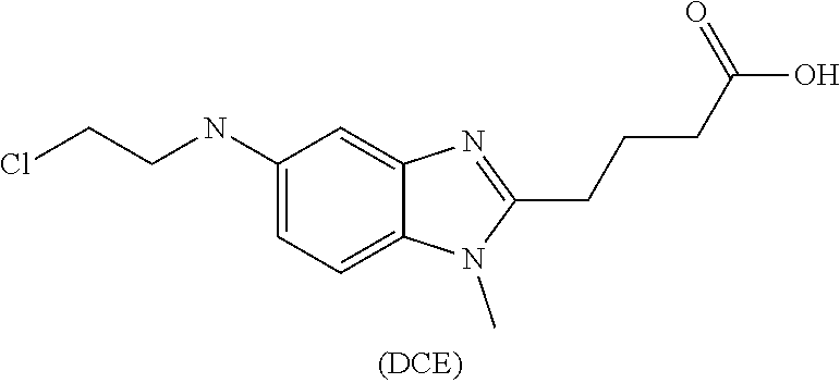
C1(NCCCl)=CC=C2C(=C1)N=C(CCCC(O)=O)N2C
